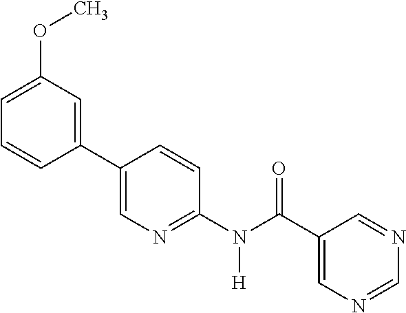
C1(C2=CN=C(N(C(C3=CN=CN=C3)=O)[H])C=C2)=CC(OC)=CC=C1
